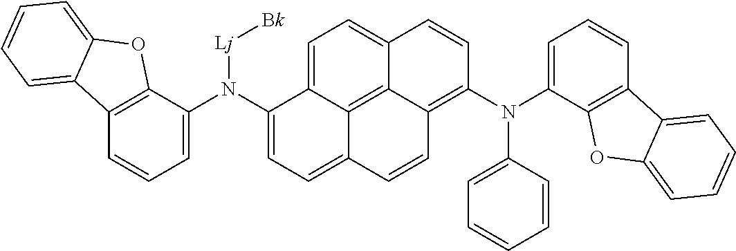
C12=C(C(N(C3=CC=C4C5=C6C(=C(N(C7=CC=CC=C7)C7=CC=CC8=C7OC7=CC=CC=C87)C=CC6=CC=C35)C=C4)[Lj][Bk])=CC=C1)OC1=CC=CC=C21
